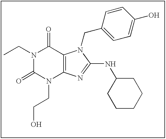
CCN1C(=O)N(CCO)C2=C(C1=O)N(CC1=CC=C(O)C=C1)C(NC1CCCCC1)=N2
